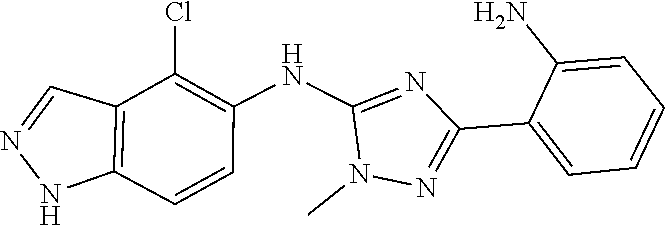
C12=C(C=NN1)C(Cl)=C(NC1=NC(C3=CC=CC=C3N)=NN1C)C=C2
